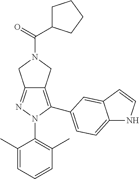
C12=NN(C3=C(C)C=CC=C3C)C(C3=CC=C4NC=CC4=C3)=C1CN(C(C1CCCC1)=O)C2
